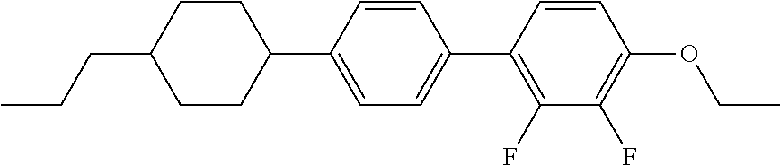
C1=CC(C2CCC(CCC)CC2)=CC=C1C1=C(F)C(F)=C(OCC)C=C1
